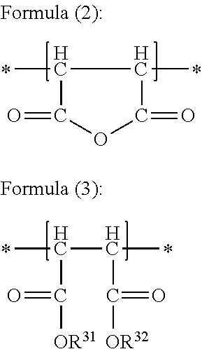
CC1C(=O)OC(=O)C1C.CC(C(=O)[OR31])C(C(=O)[OR32])C
